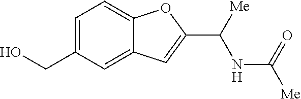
C1=C(CO)C=C2C(=C1)OC(C([Me])NC(=O)[Me])=C2
